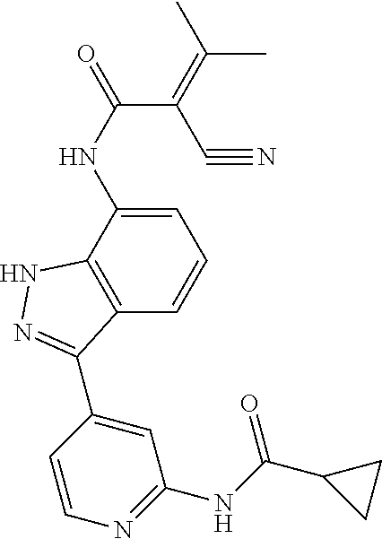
C1=C(NC(=O)C(C#N)=C(C)C)C2=C(C=C1)C(C1=CC(NC(C3CC3)=O)=NC=C1)=NN2
